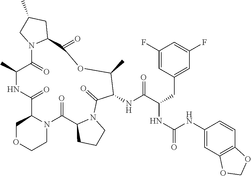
N12C(C(=O)NC(C)C(=O)N3C(CC(C)C3)C(=O)OC(C)C(NC(C(CC3=CC(F)=CC(F)=C3)NC(=O)NC3=CC4=C(C=C3)OCO4)=O)C(=O)N3C(C1=O)CCC3)COCC2
